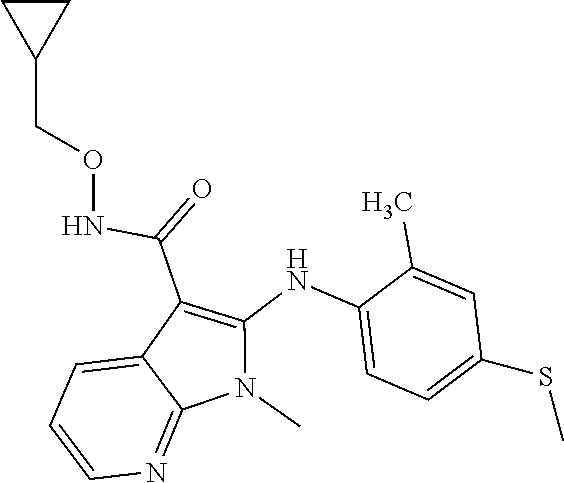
N(C(C1=C(NC2=CC=C(SC)C=C2C)N(C)C2=NC=CC=C12)=O)OCC1CC1
